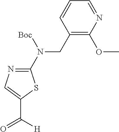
C1(CN(C2=NC=C(C(=O)[H])S2)[Boc])=C(OC)N=CC=C1
